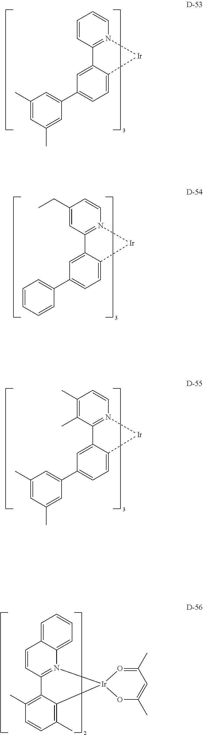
C1=CN2=C(C=C1)C1=CC(C3=CC(C)=CC(C)=C3)=CC=C1[Ir]2.C1=CN2=C(C=C1CC)C1=CC(C3=CC=CC=C3)=CC=C1[Ir]2.C1=CN2=C(C(C)=C1C)C1=CC(C3=CC(C)=CC(C)=C3)=CC=C1[Ir]2.C12=CC=CC=C1N1=C(C=C2)C2=C(C)C=CC(C)=C2[Ir]12OC(C)=CC(C)=O2
